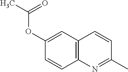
C12=C(C=C(OC(C)=O)C=C1)C=CC(C)=N2
